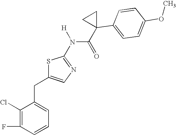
C1(Cl)=C(F)C=CC=C1CC1=CN=C(N(C(=O)C2(C3=CC=C(OC)C=C3)CC2)[H])S1
